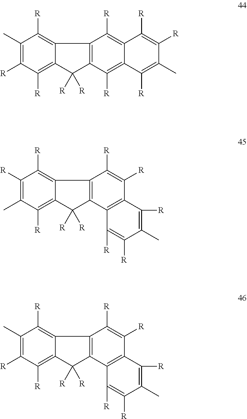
C1(C)=C([R])C([R])=C2C(=C1[R])C1=C(C2([R])[R])C([R])=C2C(=C1[R])C([R])=C([R])C(C)=C2[R].C1([R])=C(C)C([R])=C2C(=C1[R])C1=C(C2([R])[R])C2=C(C([R])=C1[R])C([R])=C(C)C([R])=C2[R].C1(C)=C([R])C([R])=C2C(=C1[R])C1=C(C2([R])[R])C2=C(C([R])=C1[R])C([R])=C(C)C([R])=C2[R]
